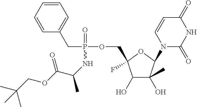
C1(O)C(O)(C)C(N2C(=O)NC(=O)C=C2)OC1(F)COP(=O)(CC1=CC=CC=C1)NC(C)C(OCC(C)(C)C)=O
